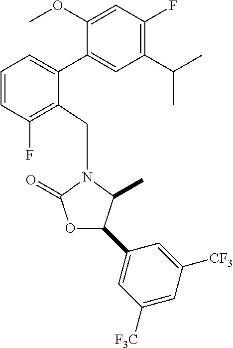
O1C(=O)N(CC2=C(F)C=CC=C2C2=CC(C(C)C)=C(F)C=C2OC)C(C)C1C1=CC([F3C])=CC([CF3])=C1
